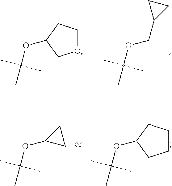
O1CCC(OC(C)(C)C)C1.C(OC(C)(C)C)C1CC1.C1(OC(C)(C)C)CC1.C1CCC(OC(C)(C)C)C1
